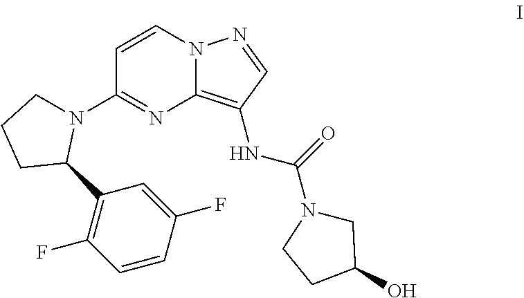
C12=C(NC(N3CC(O)CC3)=O)C=NN1C=CC(N1CCCC1C1=C(F)C=CC(F)=C1)=N2
